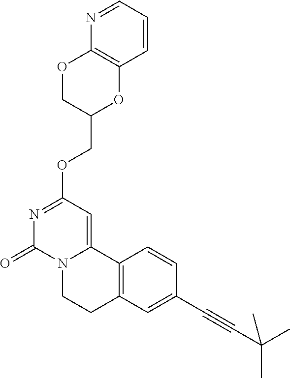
C1=CC=NC2=C1OC(COC1=NC(=O)N3C(=C1)C1=C(CC3)C=C(C#CC(C)(C)C)C=C1)CO2
